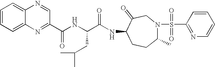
C1=CC=C2C(=C1)N=CC(C(NC(C(NC1CCC(C)N(S(C3=NC=CC=C3)(=O)=O)CC1=O)=O)CC(C)C)=O)=N2
